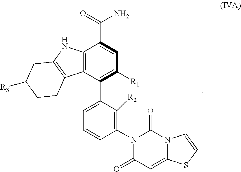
N12C(=O)N(C3=C([R2])C(C4=C([R1])C=C(C(=O)N)C5=C4C4=C(N5)CC([R3])CC4)=CC=C3)C(=O)C=C1SC=C2
